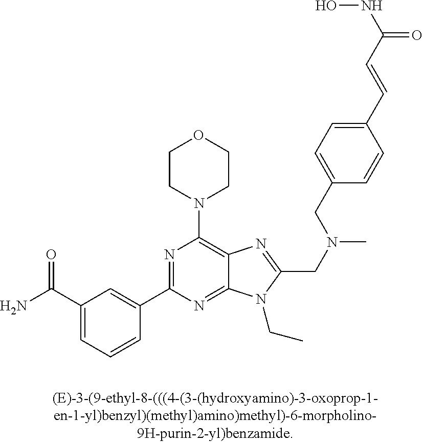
C1(C(N)=O)=CC=CC(C2=NC(N3CCOCC3)=C3C(=N2)N(CC)C(CN(C)CC2=CC=C(C=CC(NO)=O)C=C2)=N3)=C1
